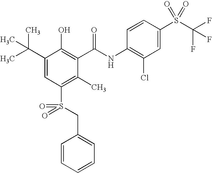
C1=C(C(C)(C)C)C(O)=C(C(NC2=C(Cl)C=C(S(C(F)(F)F)(=O)=O)C=C2)=O)C(C)=C1S(CC1=CC=CC=C1)(=O)=O
